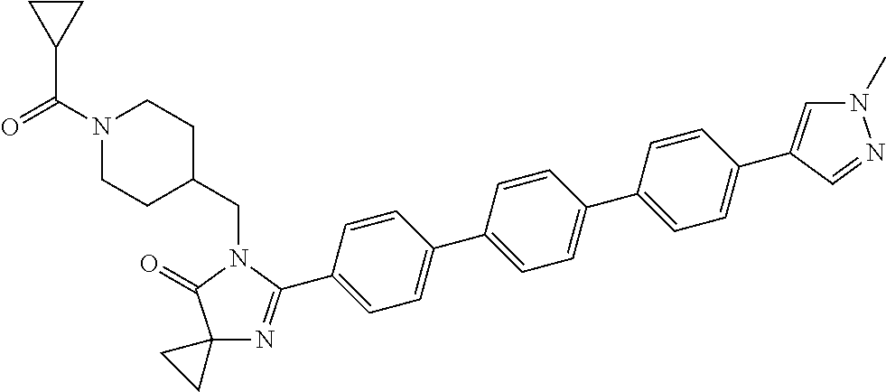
N1(C(=O)C2CC2)CCC(CN2C(=O)C3(N=C2C2=CC=C(C4=CC=C(C5=CC=C(C6=CN(C)N=C6)C=C5)C=C4)C=C2)CC3)CC1
